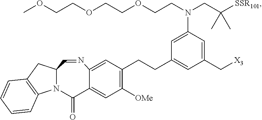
C(C1=C([OMe])C=C2C(=C1)N=CC1N(C2=O)C2=C(C1)C=CC=C2)CC1=CC(C[X3])=CC(N(CCOCCOCCOC)CC([SSR101])(C)C)=C1
